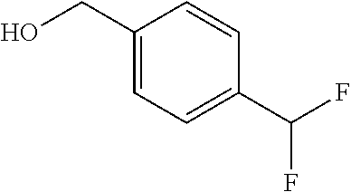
C1(CO)=CC=C(C(F)F)C=C1
